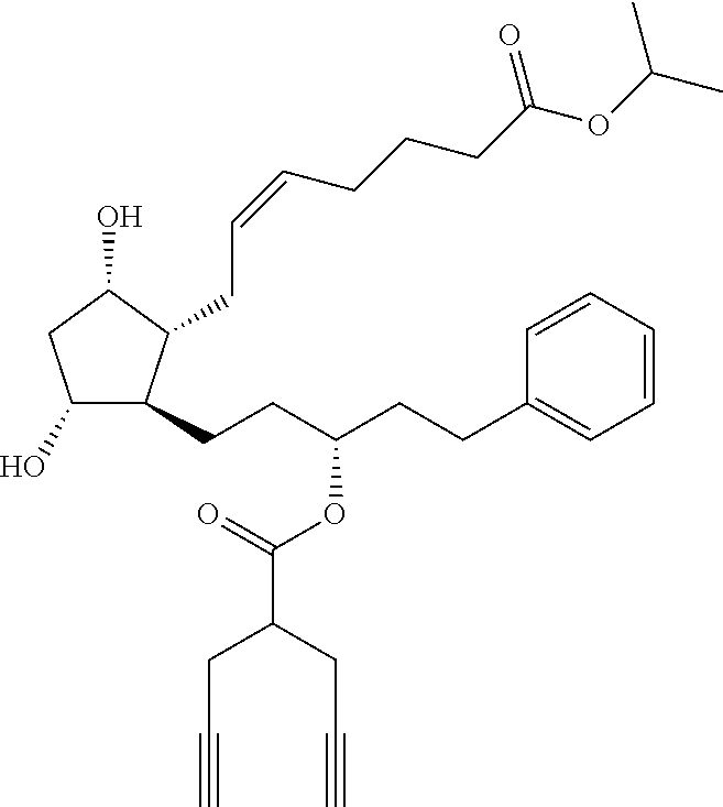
C1(O)C(CCC(CCC2=CC=CC=C2)OC(C(CC#C)CC#C)=O)C(CC=CCCCC(OC(C)C)=O)C(O)C1
